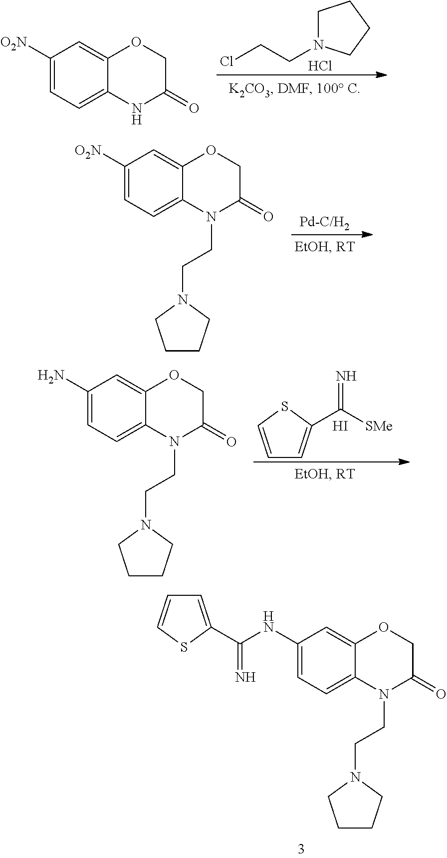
C1N(CCCl)CCC1.Cl.C1([O2N])=CC=C2C(=C1)OCC(=O)N2.C1(NC(=N)C2=CC=CS2)=CC=C2C(=C1)OCC(=O)N2CCN1CCCC1.C1([O2N])=CC=C2C(=C1)OCC(=O)N2CCN1CCCC1.C1=CSC(C(=N)[SMe])=C1.I.C1(N)=CC=C2C(=C1)OCC(=O)N2CCN1CCCC1
